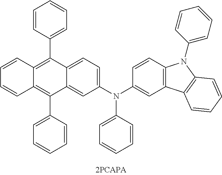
C1(N(C2=CC3=C(C=C2)N(C2=CC=CC=C2)C2=C3C=CC=C2)C2=CC=CC=C2)=CC=C2C(=C1)C(C1=CC=CC=C1)=C1C(=C2C2=CC=CC=C2)C=CC=C1
